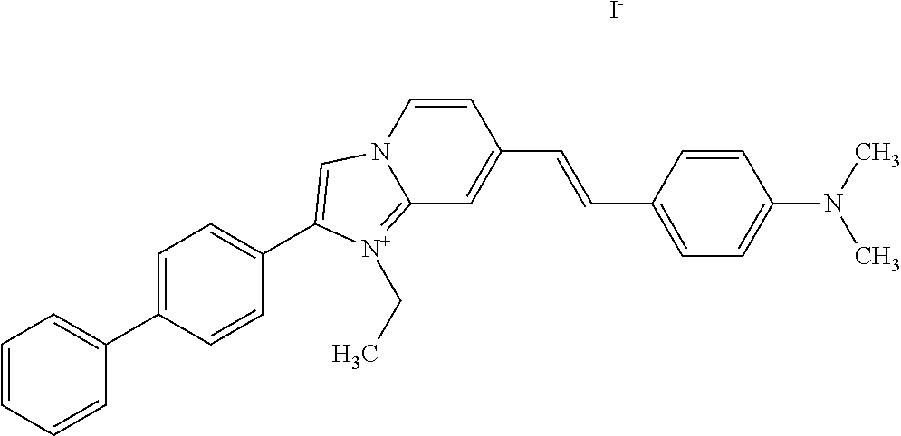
C(=CC1=CC=C(N(C)C)C=C1)C1=CC2=[N+](CC)C(C3=CC=C(C4=CC=CC=C4)C=C3)=CN2C=C1.[I-]
